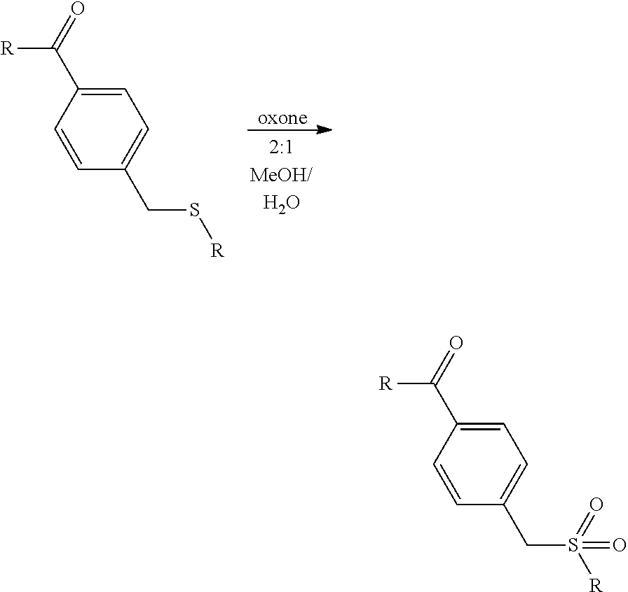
C1=CC(C([R])=O)=CC=C1CS[R].[oxone].C1=CC(C([R])=O)=CC=C1CS([R])(=O)=O
